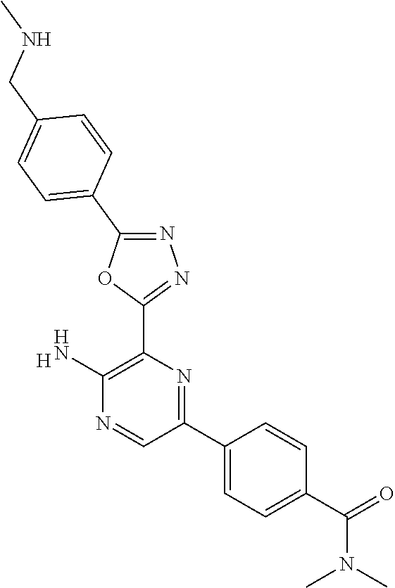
[H].C1(N)=C(C2=NN=C(C3=CC=C(CNC)C=C3)O2)N=C(C2=CC=C(C(=O)N(C)C)C=C2)C=N1
